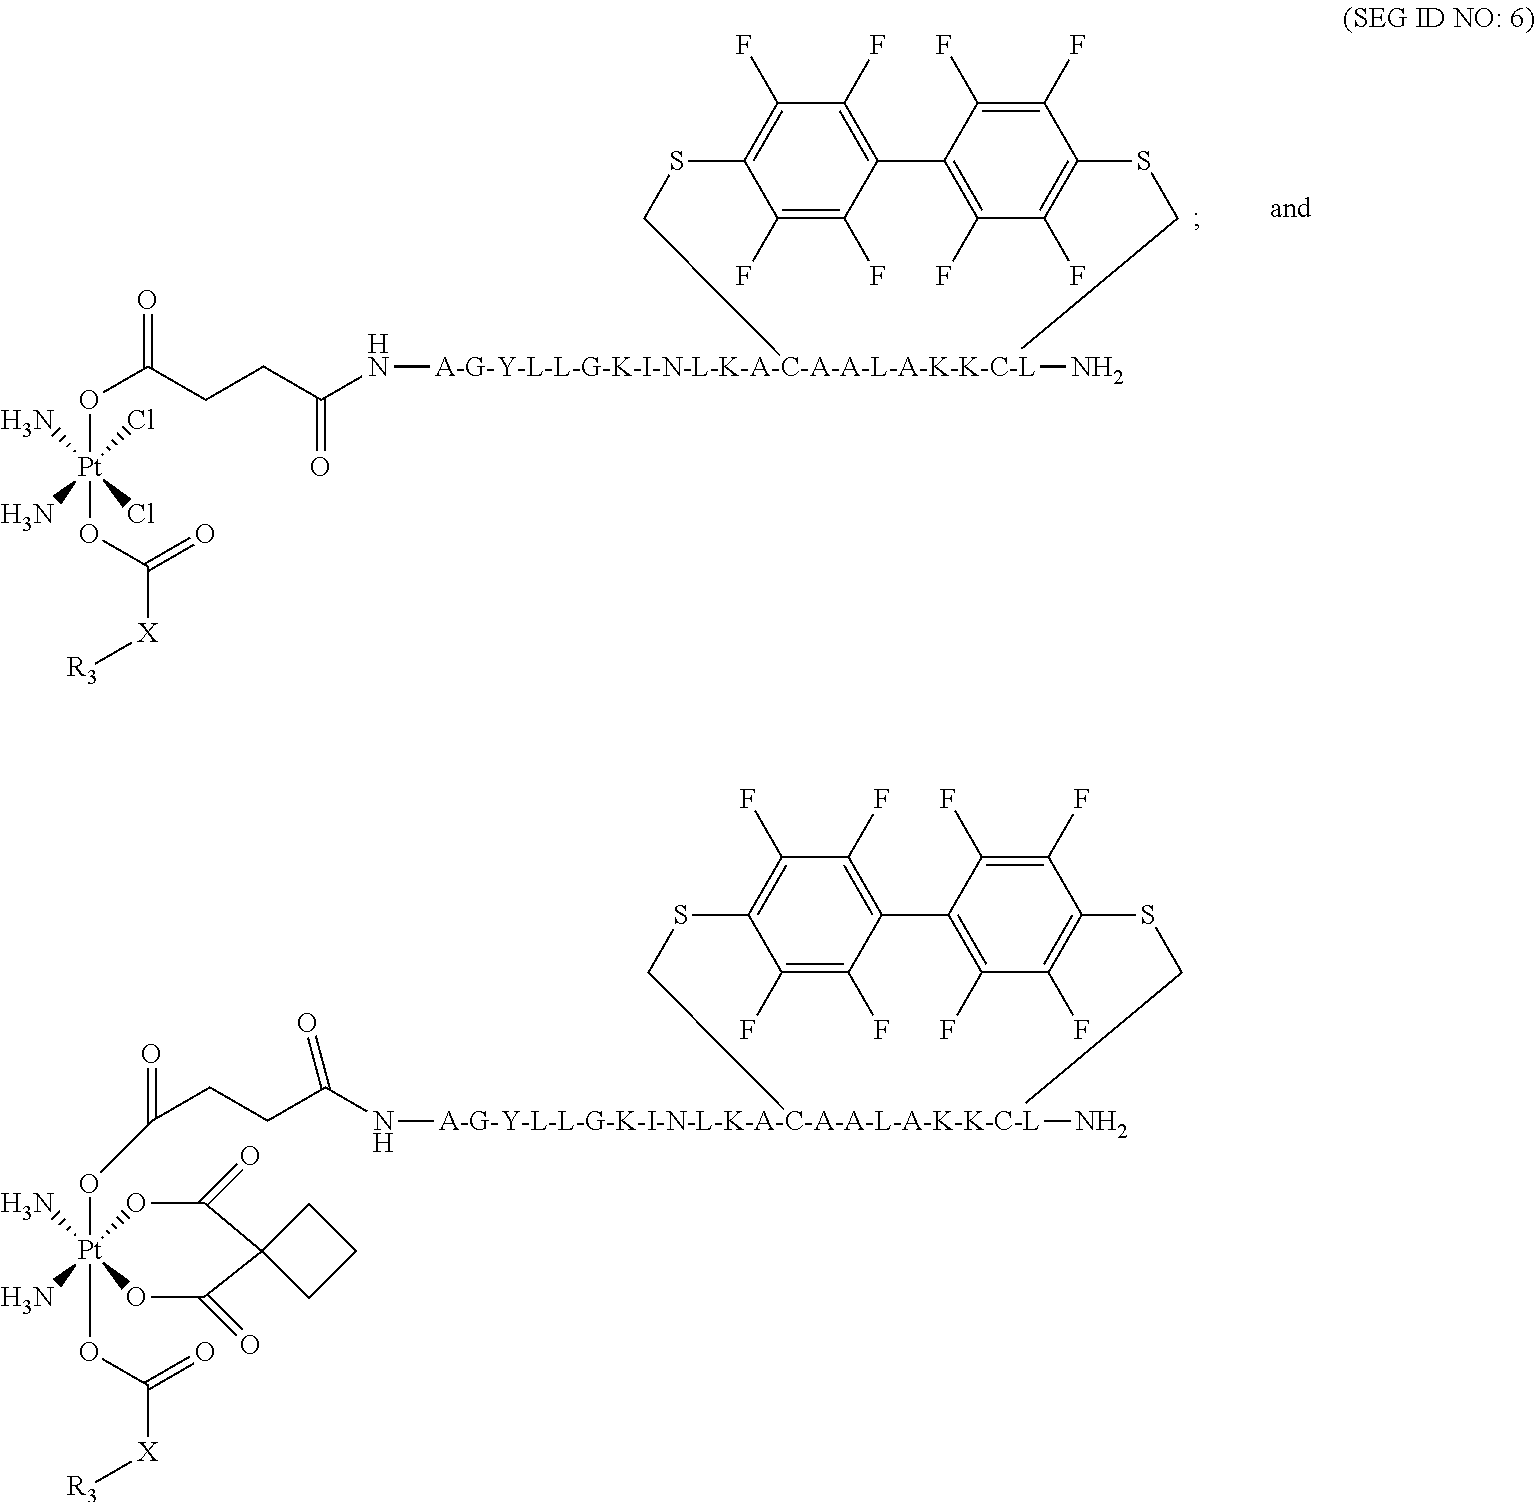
C(N[A-G-Y-L-L-G-K-I-N-L-K-A-C-A-A-L-A-K-K-C-L]1(N)CSC2=C(F)C(F)=C(C3=C(F)C(F)=C(C(F)=C3F)SC1)C(F)=C2F)(CCC(O[Pt](OC([X][R3])=O)(Cl)(N)(Cl)N)=O)=O.C(O[Pt]1(OC([X][R3])=O)(N)(N)OC(=O)C2(C(=O)O1)CCC2)(=O)CCC(N[A-G-Y-L-L-G-K-I-N-L-K-A-C-A-A-L-A-K-K-C-L]1(N)CSC2=C(F)C(F)=C(C(F)=C2F)C2=C(F)C(F)=C(C(F)=C2F)SC1)=O
